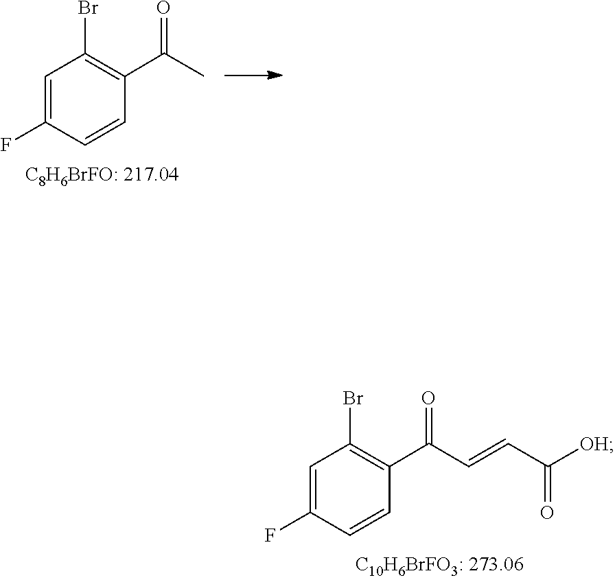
C1=C(F)C=CC(C(=O)C)=C1Br.C1=C(F)C=CC(C(C=CC([OH])=O)=O)=C1Br
